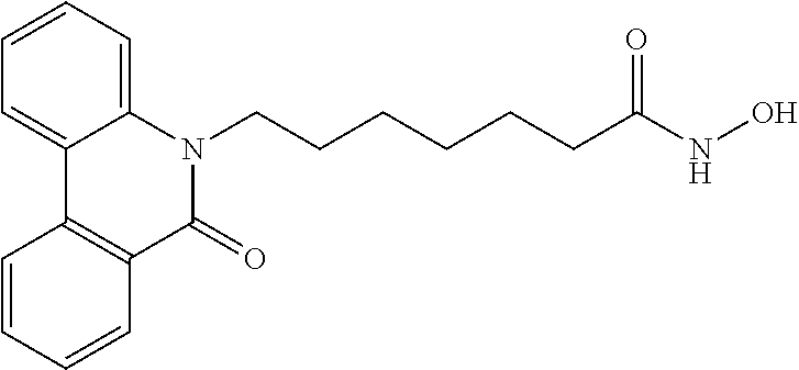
C12=CC=CC=C1N(CCCCCCC(NO)=O)C(=O)C1=C2C=CC=C1
